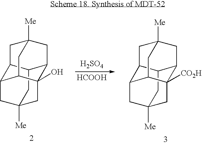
C12CC3([Me])CC4C1CC1([Me])CC2C(O)(C4C1)C3.[H2SO4].[HCOOH].C12CC3([Me])CC4C1CC1([Me])CC2C([CO2H])(C4C1)C3
